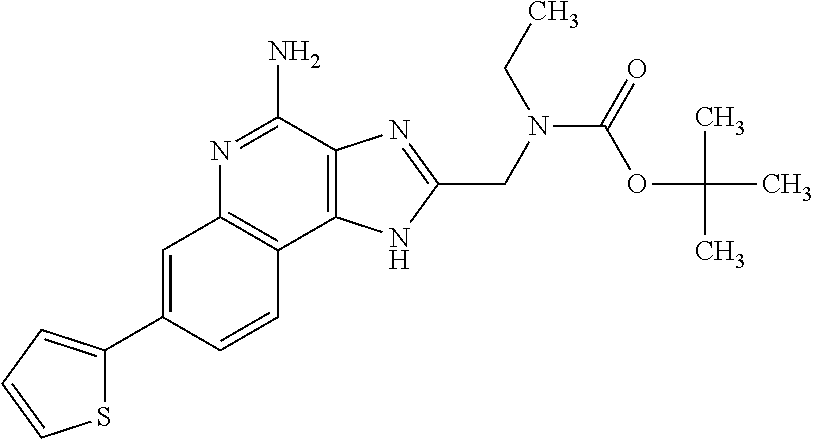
C1=C(C2=CC=CS2)C=CC2=C1N=C(N)C1=C2NC(CN(C(=O)OC(C)(C)C)CC)=N1
